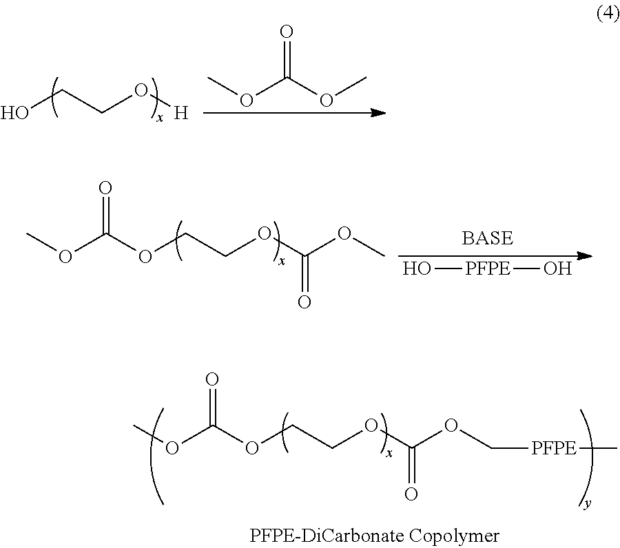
OCCO[H].COC(OC)=O.COC(OCCOC(OC)=O)=O.O[PFPE]O.COC(OCCOC(OC[PFPE]C)=O)=O
